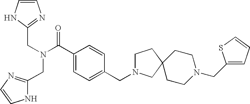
C(C1=NC=CN1)N(CC1=NC=CN1)C(C1=CC=C(CN2CCC3(C2)CCN(CC2=CC=CS2)CC3)C=C1)=O
